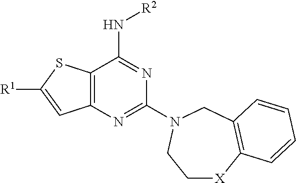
C12=C(N=C(N3CC4=C([X]CC3)C=CC=C4)N=C1N[R2])C=C([R1])S2
